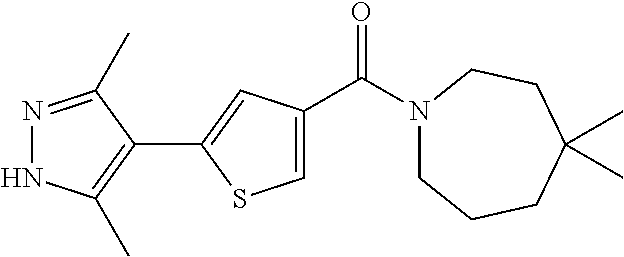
C1=C(C(N2CCCC(C)(C)CC2)=O)C=C(C2=C(C)NN=C2C)S1
